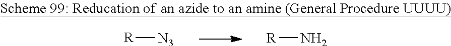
[R][N3].[R]N
